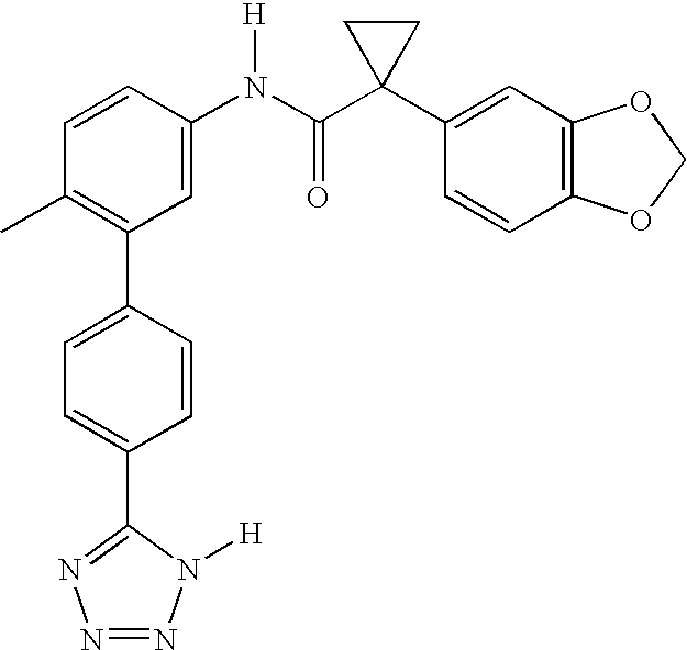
C1(N(C(C2(C3=CC4=C(C=C3)OCO4)CC2)=O)[H])=CC(C2=CC=C(C3=NN=NN3[H])C=C2)=C(C)C=C1
